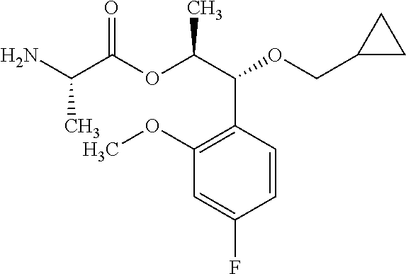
C(C(OC(C(C1=C(OC)C=C(F)C=C1)OCC1CC1)C)=O)(N)C
